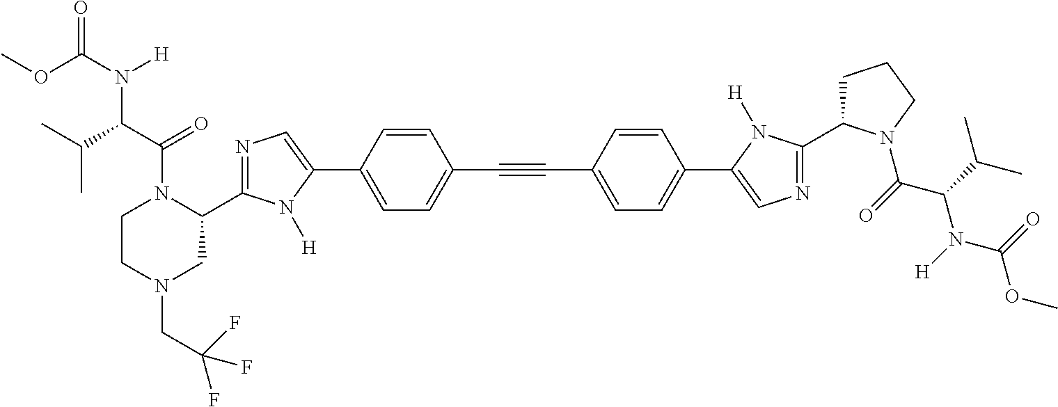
C1=C(C2=CN=C(C3N(C(C(C(C)C)N(C(OC)=O)[H])=O)CCN(CC(F)(F)F)C3)N2[H])C=CC(C#CC2=CC=C(C3=CN=C(C4CCCN4C(=O)C(C(C)C)N(C(OC)=O)[H])N3[H])C=C2)=C1
